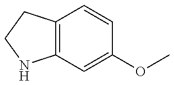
C12=C(CCN1)C=CC(OC)=C2
